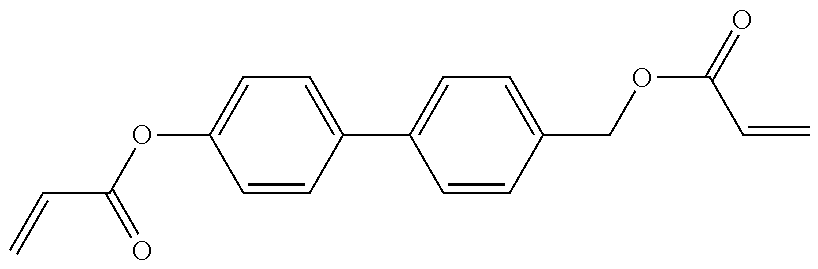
C(=C)C(OC1=CC=C(C2=CC=C(COC(C=C)=O)C=C2)C=C1)=O
